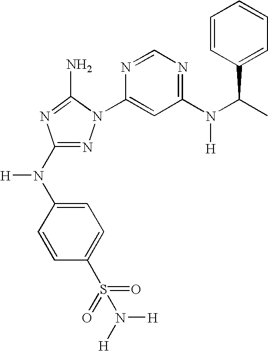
N1=C(N(C2=CC=C(S(=O)(=O)N([H])[H])C=C2)[H])N=C(N)N1C1=CC(N(C(C2=CC=CC=C2)C)[H])=NC=N1
